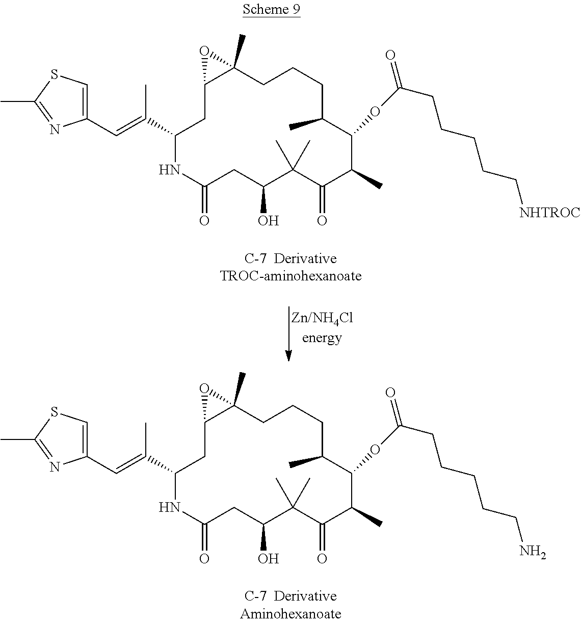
C1(C=C(C)C2CC3C(C)(CCCC(C)C(OC(=O)CCCCCN)C(C)C(=O)C(C)(C)C(O)CC(=O)N2)O3)=CSC(C)=N1.C1(C=C(C)C2CC3C(C)(CCCC(C)C(OC(=O)CCCCC[NHTROC])C(C)C(=O)C(C)(C)C(O)CC(=O)N2)O3)=CSC(C)=N1
